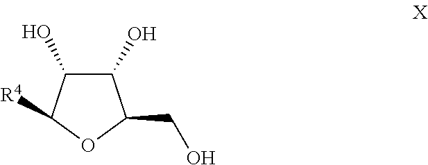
[R4]C1C(O)C(O)C(CO)O1
